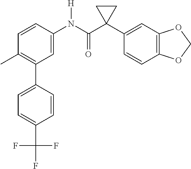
C1(C)=C(C2=CC=C(C(F)(F)F)C=C2)C=C(N(C(C2(C3=CC4=C(C=C3)OCO4)CC2)=O)[H])C=C1
